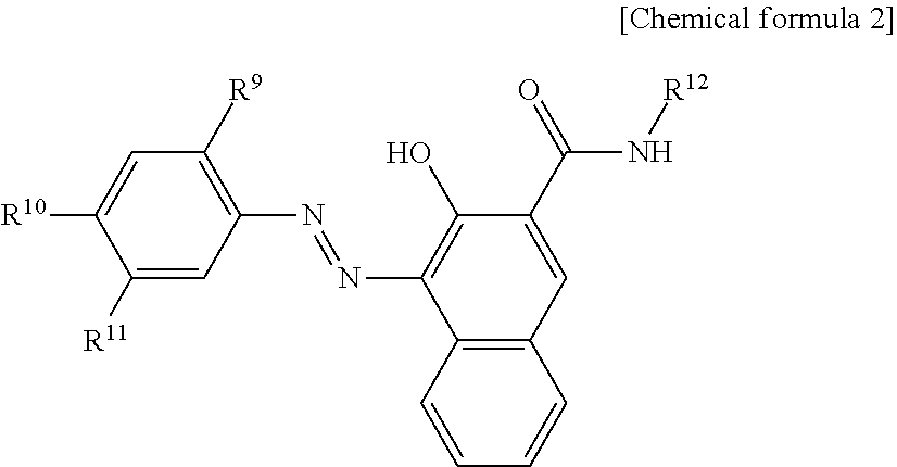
C1([R11])=CC(N=NC2=C(O)C(C(N[R12])=O)=CC3=C2C=CC=C3)=C([R9])C=C1[R10]
